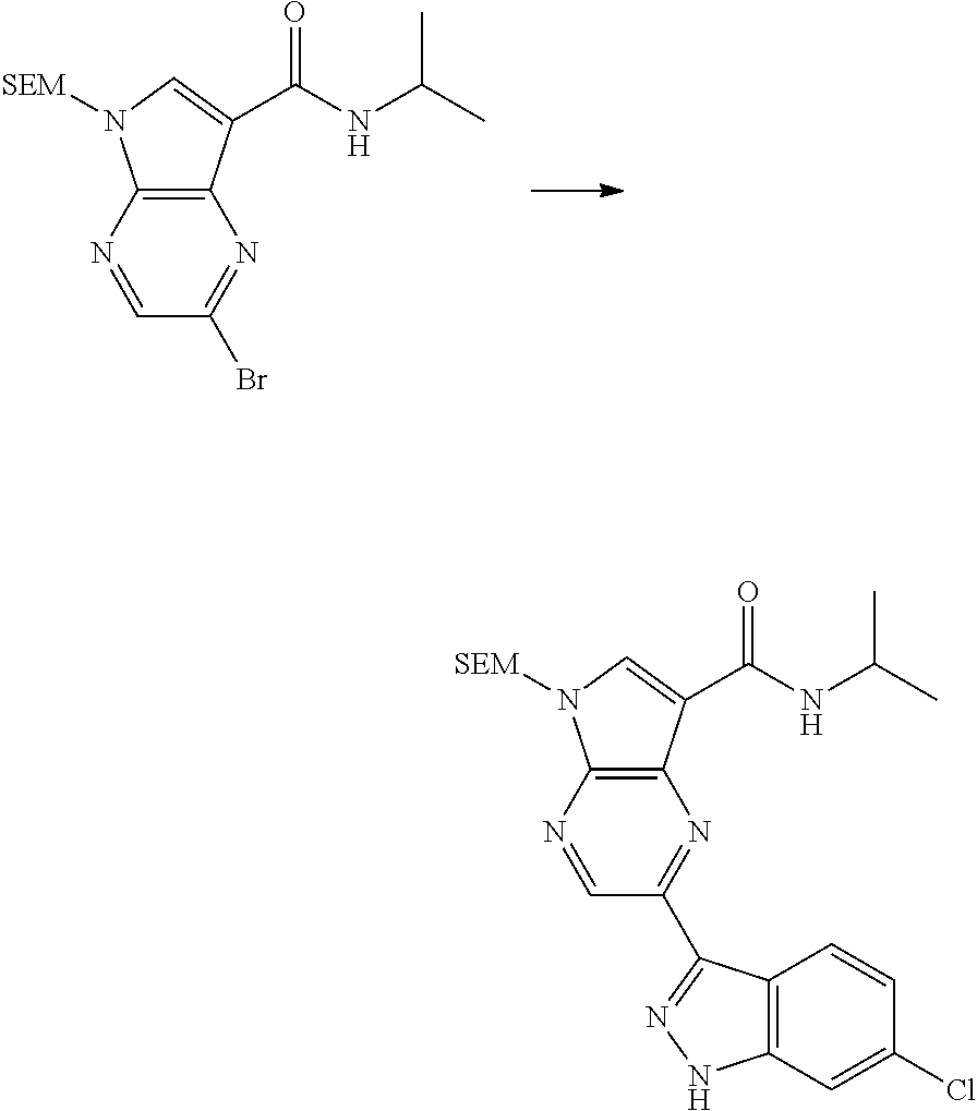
N1=CC(Br)=NC2=C1N([SEM])C=C2C(NC(C)C)=O.N1=CC(C2=NNC3=C2C=CC(Cl)=C3)=NC2=C1N([SEM])C=C2C(NC(C)C)=O
